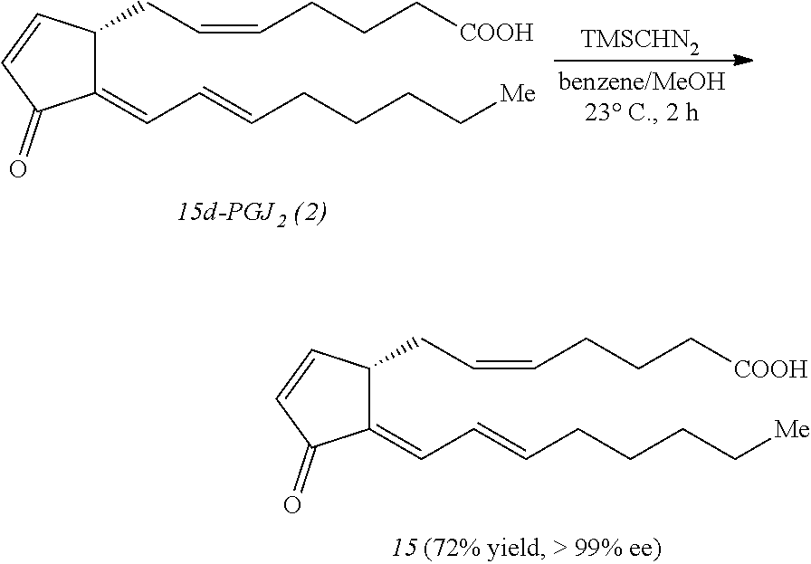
C1(CC=CCCC[COOH])C(=CC=CCCCC[Me])C(=O)C=C1.[TMSCHN2].C1(CC=CCCC[COOH])C(=CC=CCCCC[Me])C(=O)C=C1
